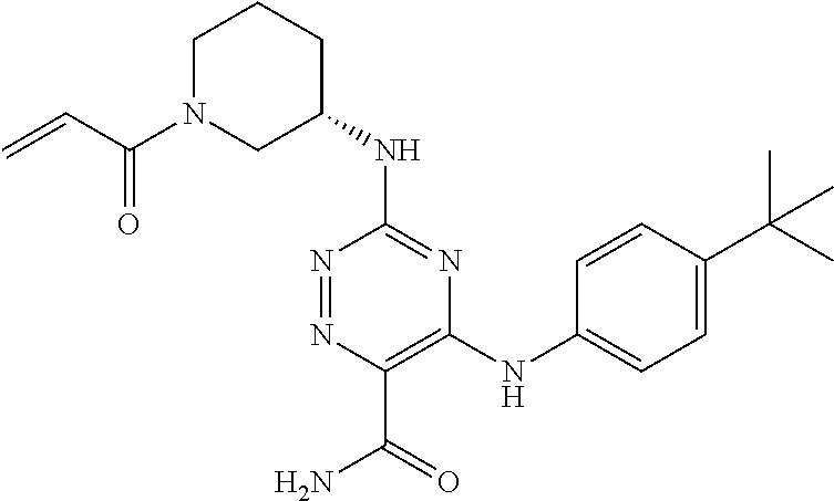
C1(NC2=NC(NC3=CC=C(C(C)(C)C)C=C3)=C(C(=O)N)N=N2)CCCN(C(=O)C=C)C1
